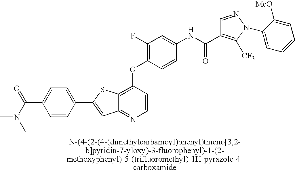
C1(C2=CC3=NC=CC(OC4=C(F)C=C(NC(=O)C5=C([CF3])N(C6=CC=CC=C6[MeO])N=C5)C=C4)=C3S2)=CC=C(C(=O)N(C)C)C=C1
